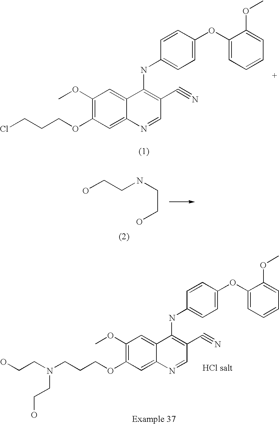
C1(OC)=C(OCCCCl)C=C2C(=C1)C(NC1=CC=C(OC3=CC=CC=C3OC)C=C1)=C(C#N)C=N2.C1(OC)=C(OCCCN(CCO)CCO)C=C2C(=C1)C(NC1=CC=C(OC3=CC=CC=C3OC)C=C1)=C(C#N)C=N2.N(CCO)CCO
